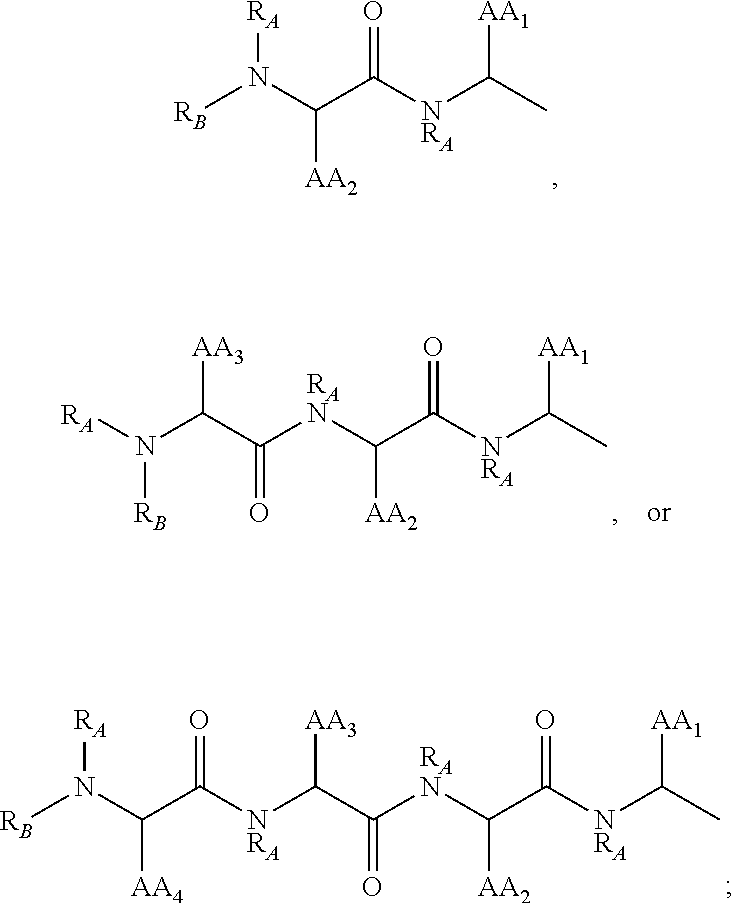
[NRA](C(C)[AA1])C(C(N([RB])[RA])[AA2])=O.N(C(C([RAN]C(C([NRA]C(C)[AA1])=O)[AA2])=O)[AA3])([RB])[RA].[NRA](C(C([RAN]C(C([NRA]C(C)[AA1])=O)[AA2])=O)[AA3])C(C(N([RB])[RA])[AA4])=O
